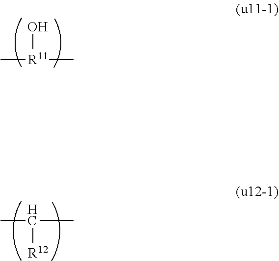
C[R11](C)O.CC(C)[R12]
